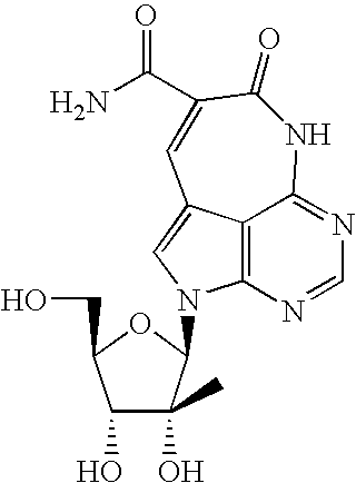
C12=C3C(=CN1C1C(O)(C)C(O)C(CO)O1)C=C(C(N)=O)C(=O)NC3=NC=N2
